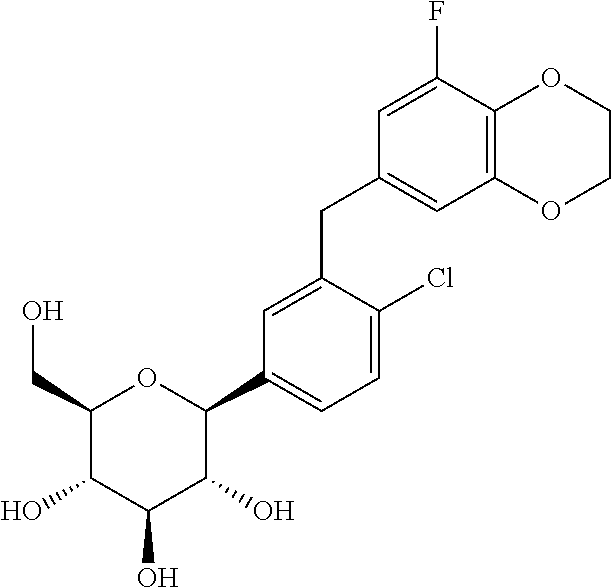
C1(CO)C(O)C(O)C(O)C(C2=CC=C(Cl)C(CC3=CC4=C(C(F)=C3)OCCO4)=C2)O1
